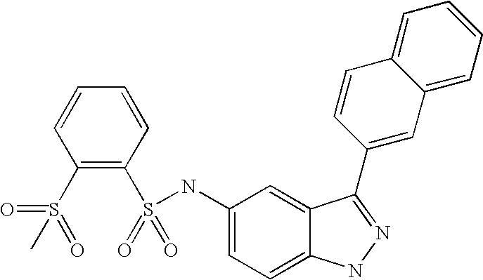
C1=CC=CC(S(=O)(=O)NC2=CC=C3C(=C2)C(C2=CC4=CC=CC=C4C=C2)=NN3)=C1S(=O)(C)=O
